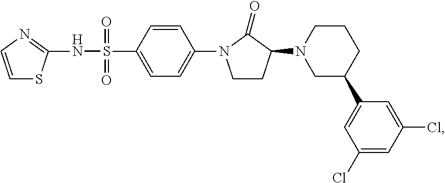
C1(Cl)=CC(Cl)=CC(C2CCCN(C3CCN(C4=CC=C(S(=O)(=O)NC5=NC=CS5)C=C4)C3=O)C2)=C1
